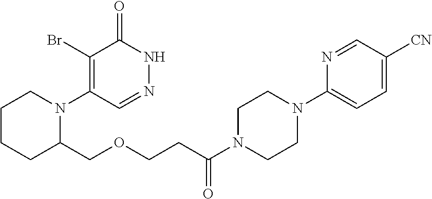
C1(Br)=C(N2CCCCC2COCCC(N2CCN(C3=CC=C([CN])C=N3)CC2)=O)C=NNC1=O
